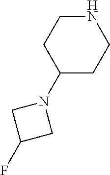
C1(N2CC(F)C2)CCNCC1
